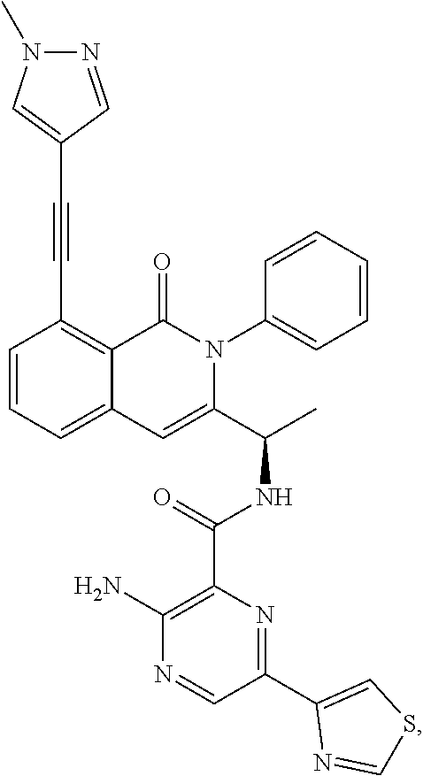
C(#CC1=C2C(=CC=C1)C=C(C(C)NC(C1=C(N)N=CC(C3=CSC=N3)=N1)=O)N(C1=CC=CC=C1)C2=O)C1=CN(C)N=C1
